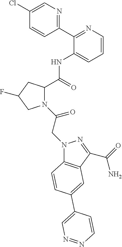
C1(C2=NC=CC=C2NC(C2N(C(=O)CN3C4=C(C(C(=O)N)=N3)C=C(C3=CN=NC=C3)C=C4)CC(F)C2)=O)=NC=C(Cl)C=C1
